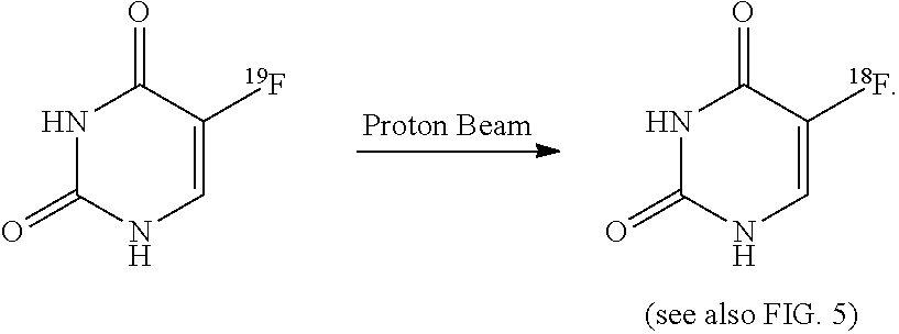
N1C(=O)NC=C([19F])C1=O.N1C(=O)NC=C([18F])C1=O
